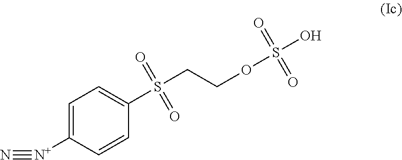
C1=C([N+]#N)C=CC(S(CCOS(O)(=O)=O)(=O)=O)=C1
